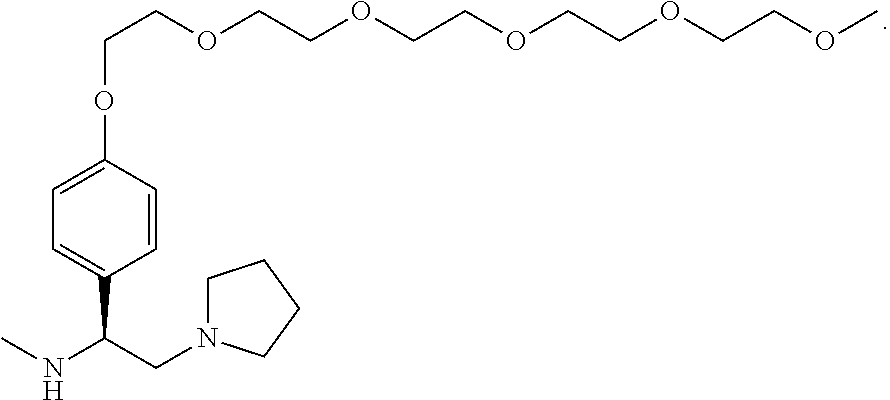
C1N(CC(NC)C2=CC=C(OCCOCCOCCOCCOCCOC)C=C2)CCC1
